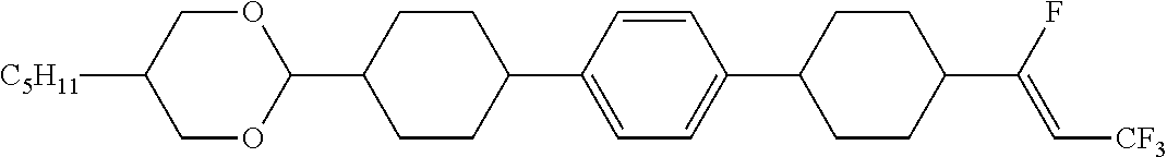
C1OC(C2CCC(C3=CC=C(C4CCC(C(F)=C[CF3])CC4)C=C3)CC2)OCC1[C5H11]
